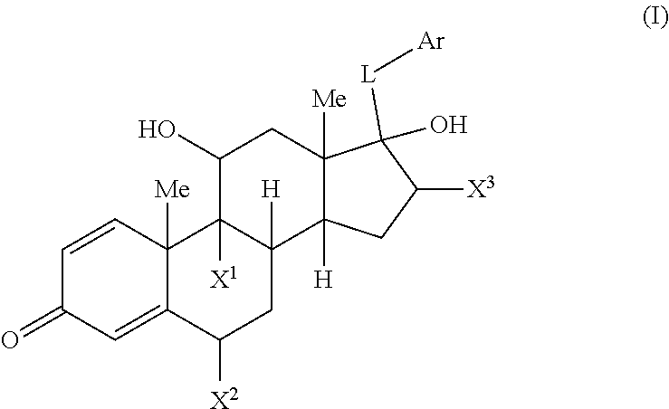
C1=CC2([Me])C(=CC1=O)C([X2])CC1([H])C2([X1])C(O)CC2([Me])C1([H])CC([X3])C2([L][Ar])O
